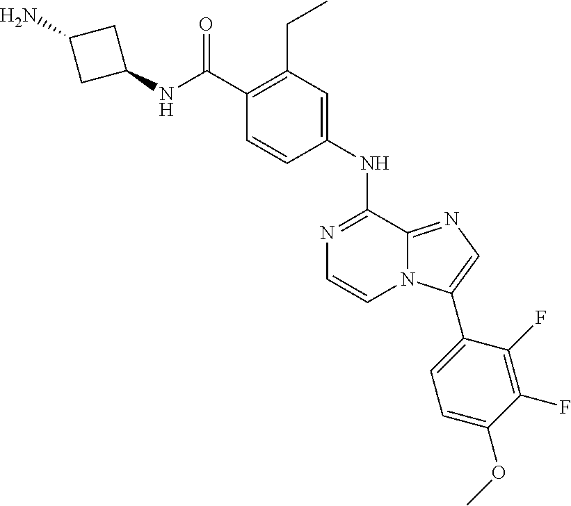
N1=C(NC2=CC(CC)=C(C(NC3CC(N)C3)=O)C=C2)C2=NC=C(C3=CC=C(OC)C(F)=C3F)N2C=C1
